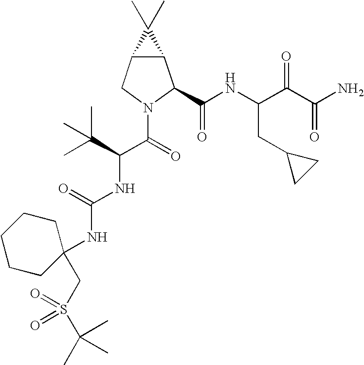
C12C(CN(C(C(NC(=O)NC3(CS(C(C)(C)C)(=O)=O)CCCCC3)C(C)(C)C)=O)C1C(NC(C(C(N)=O)=O)CC1CC1)=O)C2(C)C
